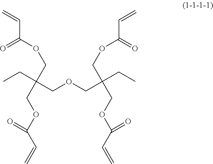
C=CC(OCC(COC(C=C)=O)(CC)COCC(CC)(COC(C=C)=O)COC(C=C)=O)=O
